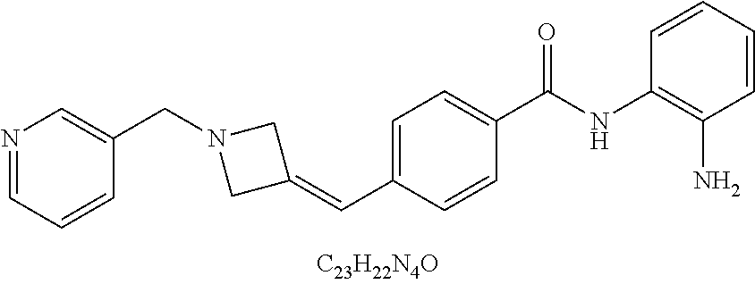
C1(C(NC2=C(N)C=CC=C2)=O)=CC=C(C=C2CN(CC3=CN=CC=C3)C2)C=C1
